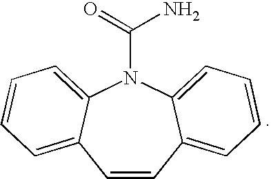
C1=CC2=CC=CC=C2N(C(=O)N)C2=CC=CC=C12
